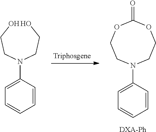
O=C1OCCN(C2=CC=CC=C2)CCO1.[DXA-Ph].OCCN(CCO)C1=CC=CC=C1
